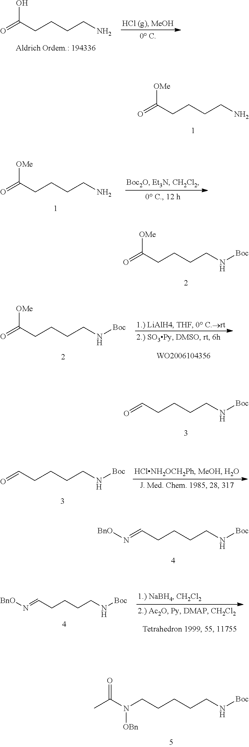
O=C(CCCCN)[OMe].O=C(CCCCN[Boc])[OMe].O=C(CCCCN)O.O=C(CCCCN)[OMe].O=CCCCCN[Boc].N(=CCCCCN[Boc])[BnO].O=C(CCCCN[Boc])[OMe].O=CCCCCN[Boc].N(=CCCCCN[Boc])[BnO].N(CCCCCN[Boc])(C(C)=O)[OBn]
